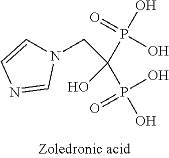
N1(CC(O)(P(=O)(O)O)P(=O)(O)O)C=CN=C1
